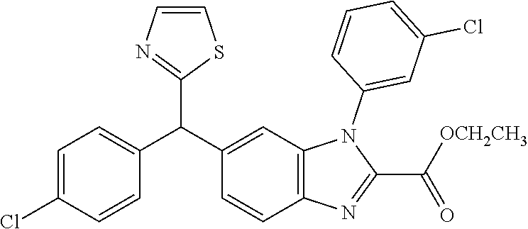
C1=C(Cl)C=CC(C(C2=CC3=C(C=C2)N=C(C(=O)[OCH2CH3])N3C2=CC(Cl)=CC=C2)C2=NC=CS2)=C1
